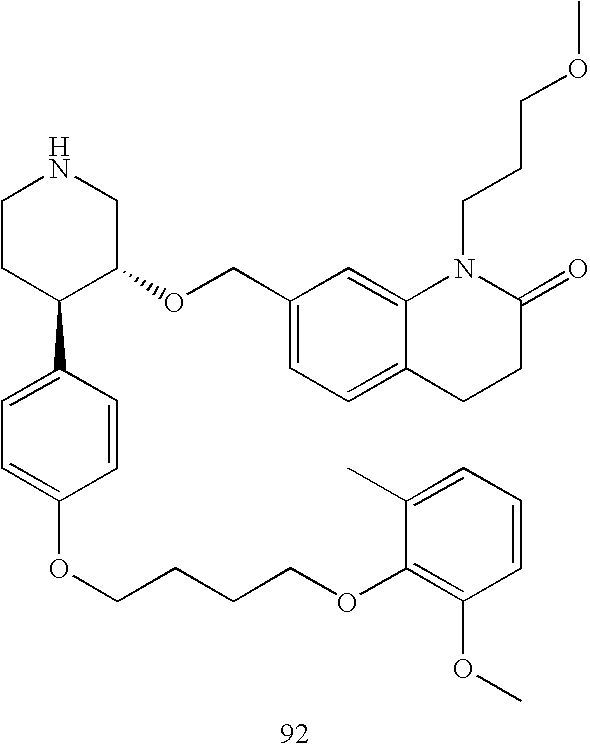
C1CC(C2=CC=C(OCCCCOC3=C(OC)C=CC=C3C)C=C2)C(OCC2=CC=C3C(=C2)N(CCCOC)C(=O)CC3)CN1
